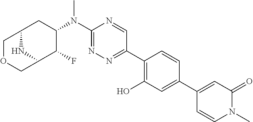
C12CC(N(C3=NN=C(C4=C(O)C=C(C5=CC(=O)N(C)C=C5)C=C4)C=N3)C)C(F)C(N1)COC2
